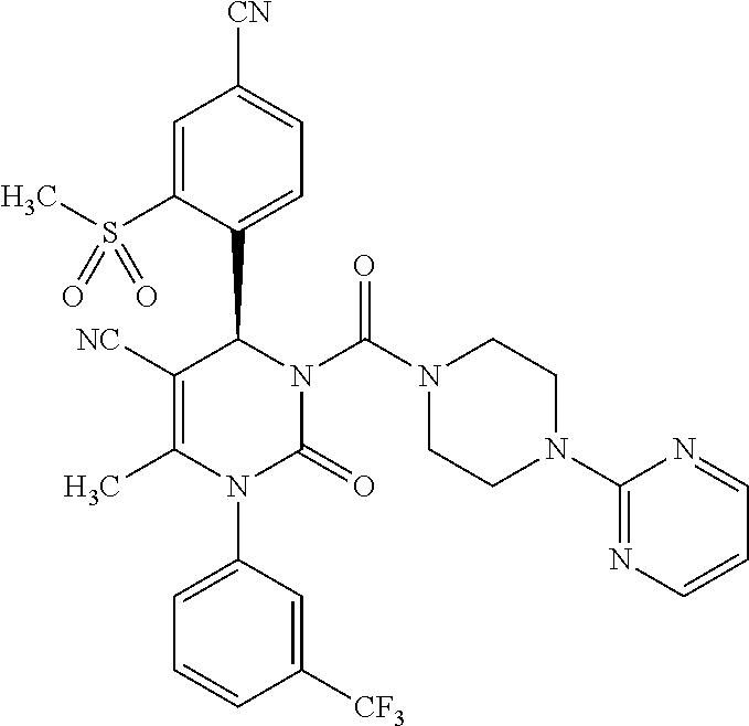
C1([NC])=C(C)N(C2=CC=CC([CF3])=C2)C(=O)N(C(N2CCN(C3=NC=CC=N3)CC2)=O)C1C1=CC=C([CN])C=C1S(C)(=O)=O
